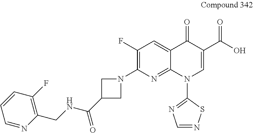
C(=O)(C1CN(C2=C(F)C=C3C(=N2)N(C2=NC=NS2)C=C(C(O)=O)C3=O)C1)NCC1=C(F)C=CC=N1
